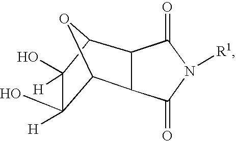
C12OC(C3C1C(=O)N([R1])C3=O)C(O)([H])C2(O)[H]
